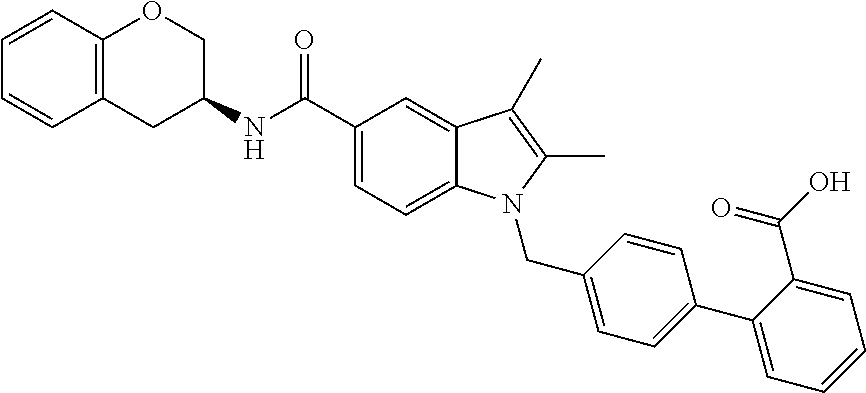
C1C2=C(OCC1NC(C1=CC=C3C(=C1)C(C)=C(C)N3CC1=CC=C(C3=CC=CC=C3C(=O)O)C=C1)=O)C=CC=C2
